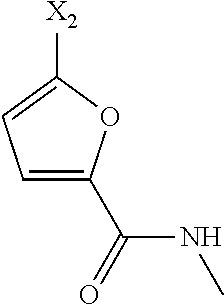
C1=C(C(NC)=O)OC([X2])=C1
